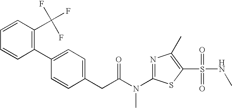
C1=CC(C(F)(F)F)=C(C2=CC=C(CC(N(C3=NC(C)=C(S(=O)(NC)=O)S3)C)=O)C=C2)C=C1
